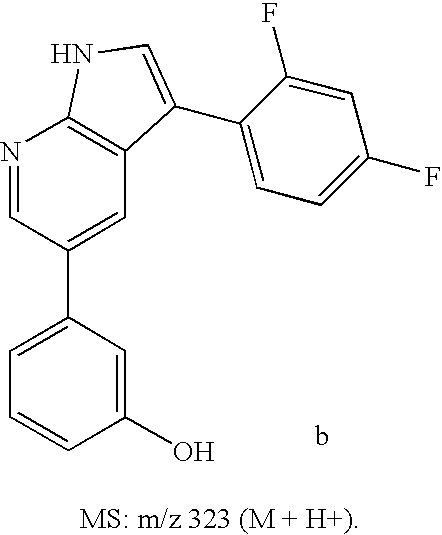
C1=C(C2=CC3=C(N=C2)NC=C3C2=CC=C(F)C=C2F)C=C(O)C=C1
